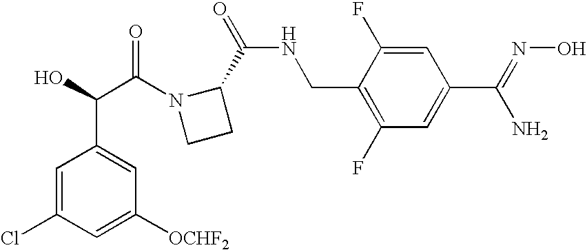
C1=C(Cl)C=C([OCHF2])C=C1C(O)C(N1CCC1C(=O)NCC1=C(F)C=C(C(=NO)N)C=C1F)=O
